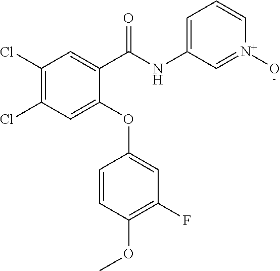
C1(C(NC2=CC=C[N+](O)=C2)=O)=CC(Cl)=C(Cl)C=C1OC1=CC(F)=C(OC)C=C1
